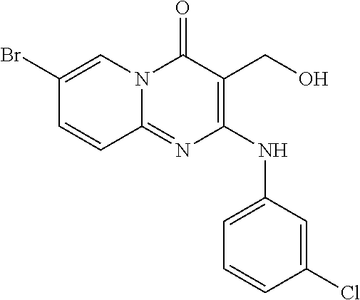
C1=CC(Cl)=CC(NC2=C(CO)C(=O)N3C(=N2)C=CC(Br)=C3)=C1
